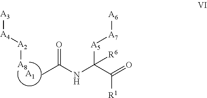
[A3][A4][A2][A8].[A1].CC(NC(C(=O)[R1])([A5][A7][A6])[R6])=O
